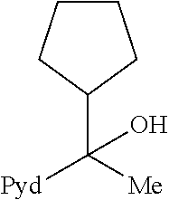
C1(C([Me])([Pyd])O)CCCC1
